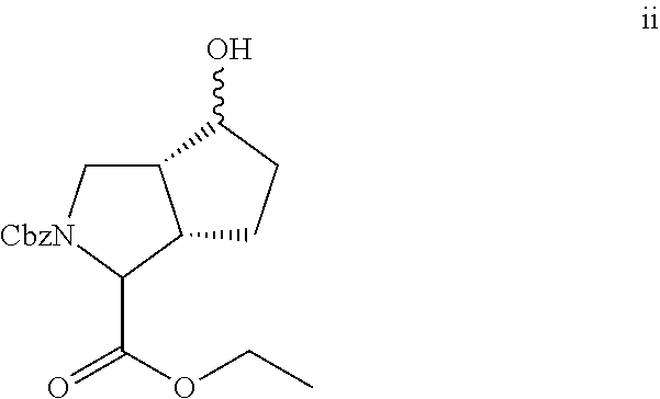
C12C[CbzN]C(C(OCC)=O)C1CCC2O
